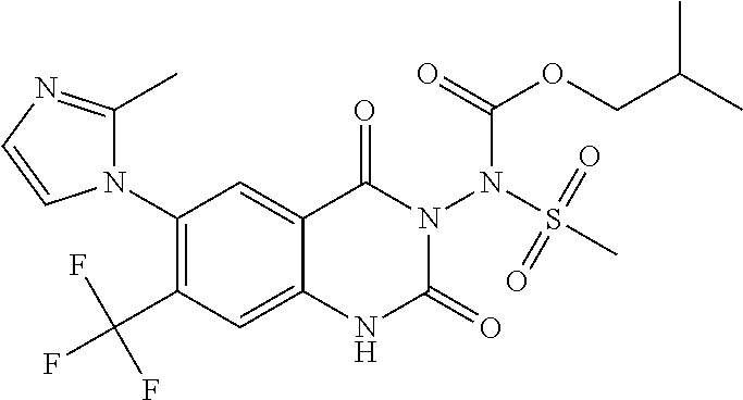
C1(N2C(C)=NC=C2)=C(C(F)(F)F)C=C2C(=C1)C(=O)N(N(S(C)(=O)=O)C(=O)OCC(C)C)C(=O)N2
